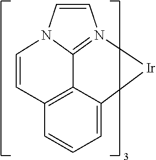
C1=CN2=C3N1C=CC1=C3C(=CC=C1)[Ir]2
